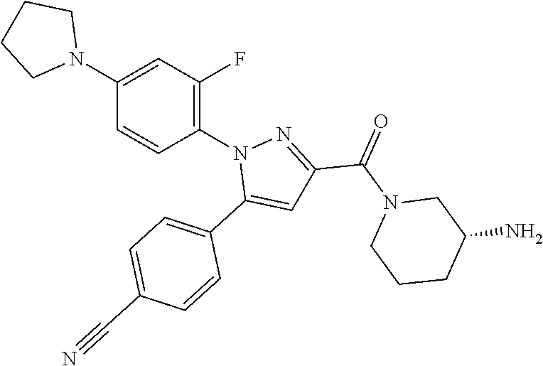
C1=C(C#N)C=CC(C2=CC(C(=O)N3CCCC(N)C3)=NN2C2=C(F)C=C(N3CCCC3)C=C2)=C1
